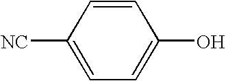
C1=CC([NC])=CC=C1O
